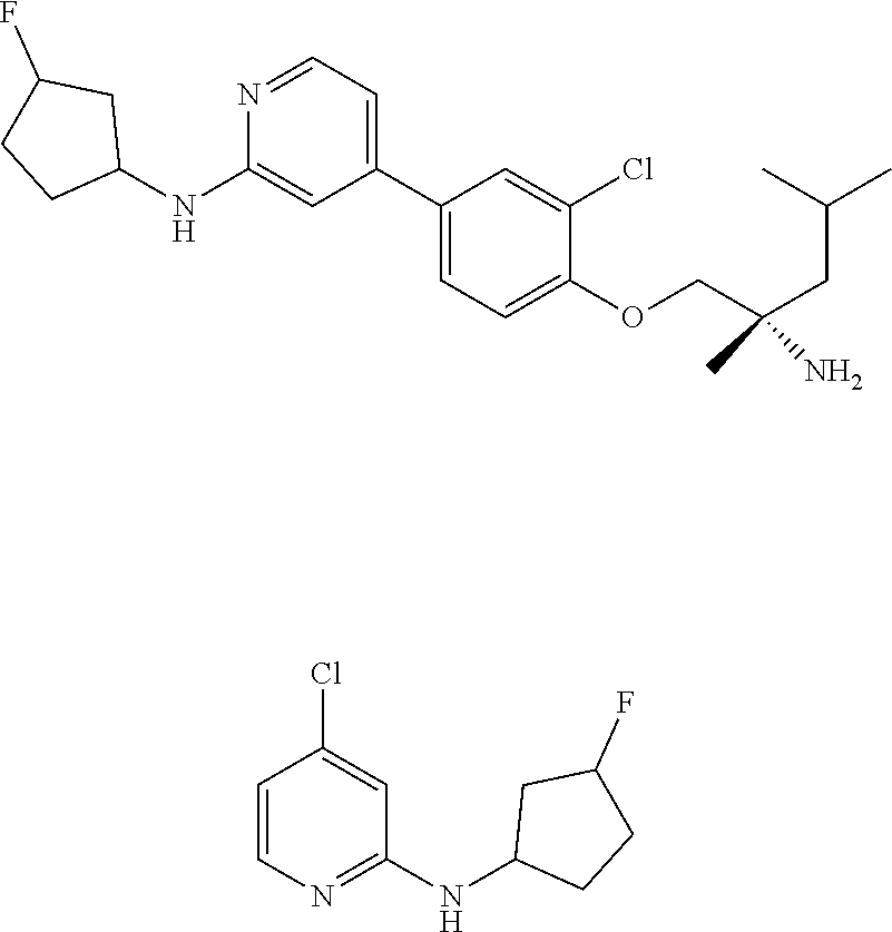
C1(C2=CC=NC(NC3CC(F)CC3)=C2)=CC=C(OCC(CC(C)C)(C)N)C(Cl)=C1.C1=CN=C(NC2CCC(F)C2)C=C1Cl
